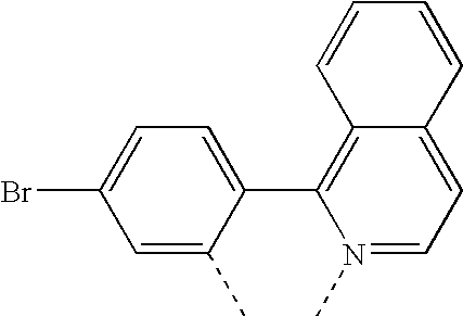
N1(C)=CC=C2C(=C1C1=CC=C(Br)C=C1C)C=CC=C2
